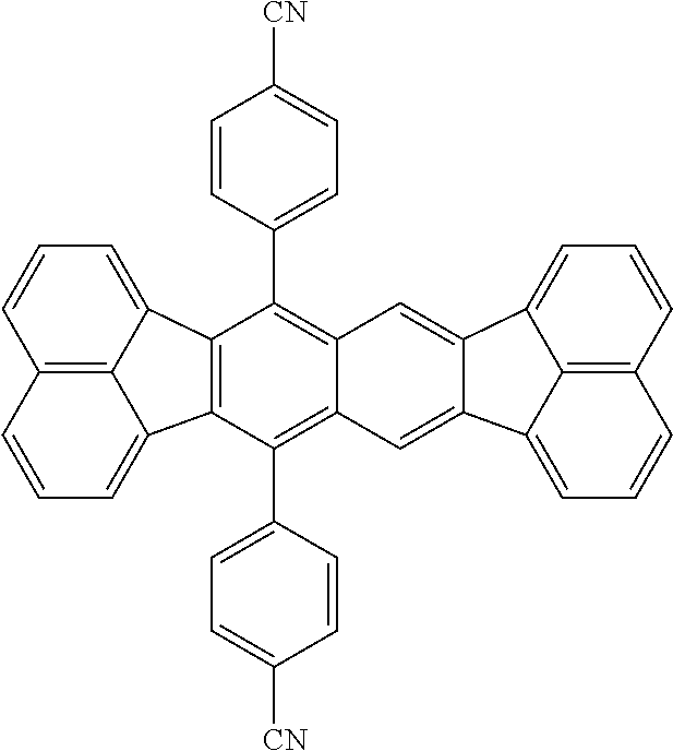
C12=C3C(=CC=C1)C1=C(C3=CC=C2)C(C2=CC=C([CN])C=C2)=C2C(=C1C1=CC=C([CN])C=C1)C=C1C3=CC=CC4=C3C(=CC=C4)C1=C2
